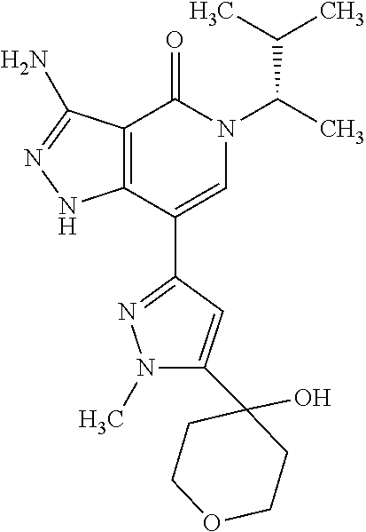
C12=C(C(C3=NN(C)C(C4(O)CCOCC4)=C3)=CN(C(C)C(C)C)C1=O)NN=C2N
